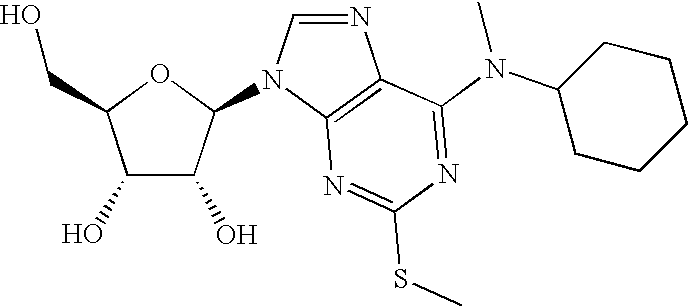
C1=NC2=C(N1C1C(O)C(O)C(CO)O1)N=C(SC)N=C2N(C)C1CCCCC1
